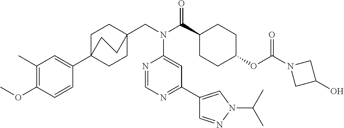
C1(C)=C(OC)C=CC(C23CCC(CN(C(C4CCC(OC(N5CC(O)C5)=O)CC4)=O)C4=CC(C5=CN(C(C)C)N=C5)=NC=N4)(CC2)CC3)=C1
